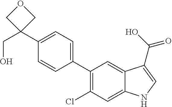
C1(C2=CC=C(C3(CO)COC3)C=C2)=C(Cl)C=C2C(=C1)C(C(O)=O)=CN2
